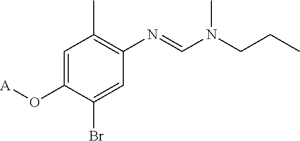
C1=C(O[A])C(Br)=CC(N=CN(CCC)C)=C1C
